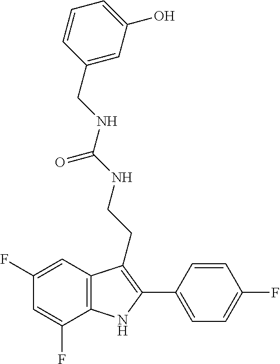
C1(CNC(=O)NCCC2=C(C3=CC=C(F)C=C3)NC3=C2C=C(F)C=C3F)=CC(O)=CC=C1
